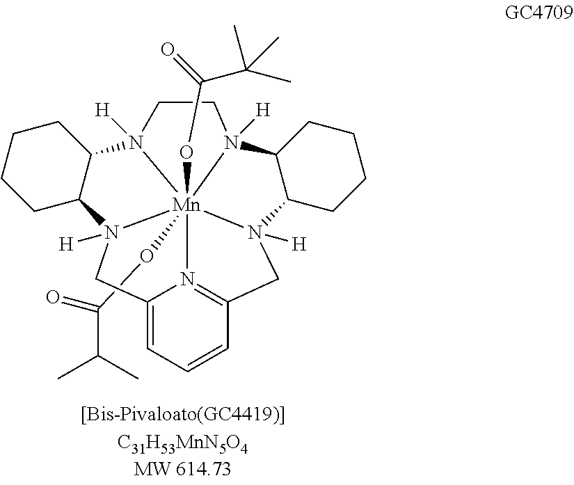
C12N3([H])[Mn]456(OC(C(C)(C)C)=O)(OC(=O)C(C)C)N([H])(C7CCCCC7N4([H])CCN5([H])C1CCCC2)CC1=N6C(=CC=C1)C3
